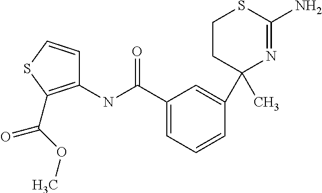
C1CC(C)(C2=CC(C(NC3=C(C(OC)=O)SC=C3)=O)=CC=C2)N=C(N)S1
